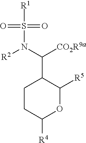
S(N(C([CO2R9a])C1CCC([R4])OC1[R5])[R2])([R1])(=O)=O
